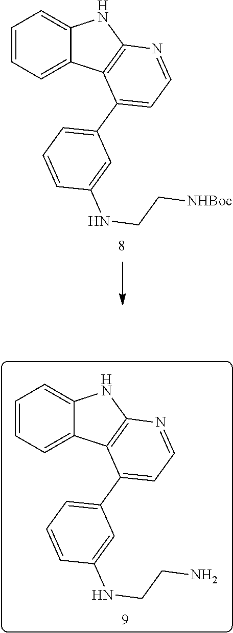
C1=CC=C2C(=C1)NC1=C2C(C2=CC=CC(NCC[NHBoc])=C2)=CC=N1.C1=CC=C2C(=C1)NC1=C2C(C2=CC=CC(NCCN)=C2)=CC=N1
